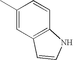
C1(C)=CC2=C(C=C1)NC=C2
